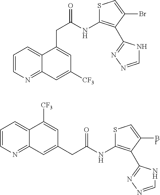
C1=CN=C2C(=C1)C(CC(=O)NC1=C(C3=NN=CN3)C(Br)=CS1)=CC([CF3])=C2.C(C(=O)NC1=C(C2=NN=CN2)C(Br)=CS1)C1=CC2=NC=CC=C2C([CF3])=C1
